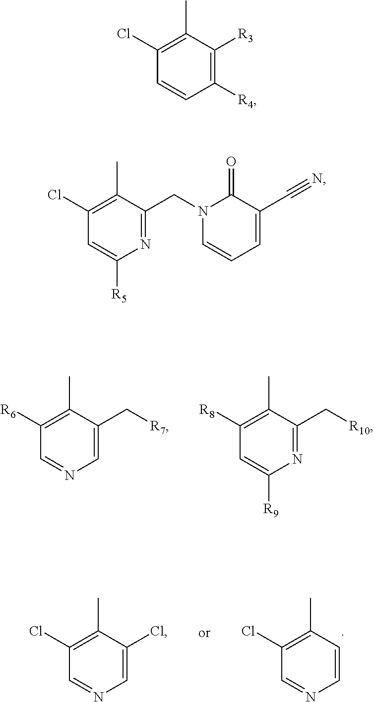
C1=C(C[R7])C(C)=C([R6])C=N1.N1=C(C[R10])C(C)=C([R8])C=C1[R9].C1=CC(C)=C(Cl)C=N1.C1=C(Cl)C(C)=C(Cl)C=N1.C1([R4])=C([R3])C(C)=C(Cl)C=C1.N1=C(CN2C=CC=C(C#N)C2=O)C(C)=C(Cl)C=C1[R5]
